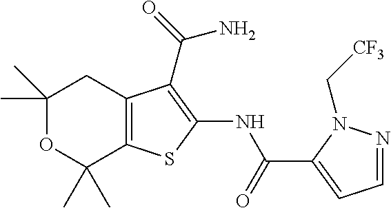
C1(C)(C)OC(C)(C)C2=C(C1)C(C(N)=O)=C(NC(=O)C1=CC=NN1C[CF3])S2
